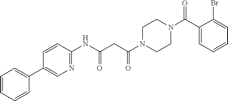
C1(C2=CC=CC=C2)=CN=C(NC(CC(N2CCN(C(C3=CC=CC=C3Br)=O)CC2)=O)=O)C=C1
